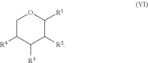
C1C([R4])C([R3])C([R2])C([R1])O1
